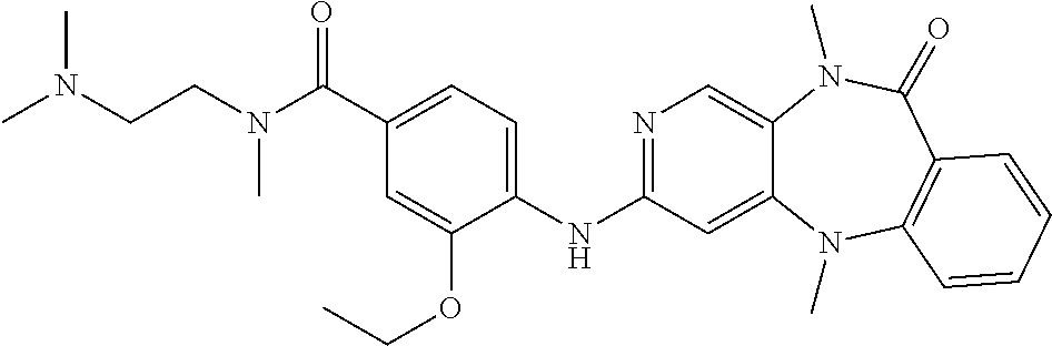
N1=C(NC2=CC=C(C(N(CCN(C)C)C)=O)C=C2OCC)C=C2C(=C1)N(C)C(=O)C1=C(N2C)C=CC=C1
